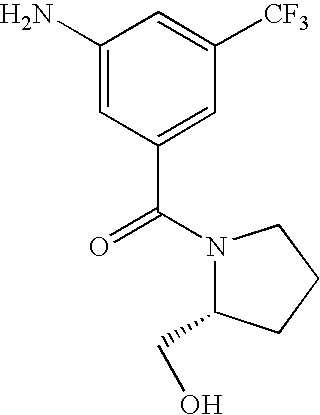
C1(N)=CC(C(=O)N2C(CO)CCC2)=CC([CF3])=C1
